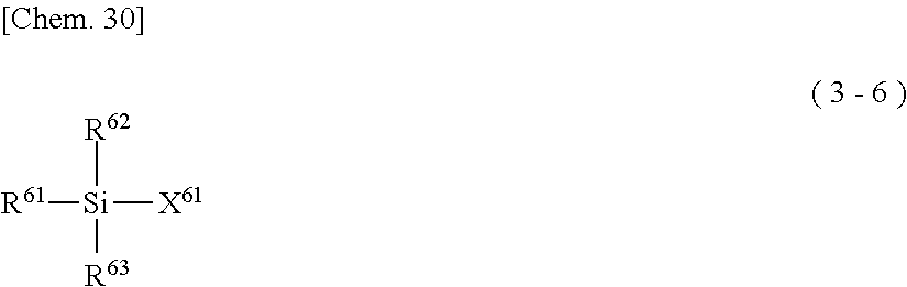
[R61][Si]([R62])([R63])[X61]
